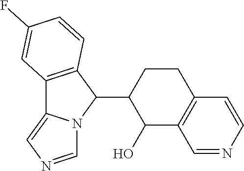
C12=C(C(C3C(O)C4=C(CC3)C=CN=C4)N3C1=CN=C3)C=CC(F)=C2
